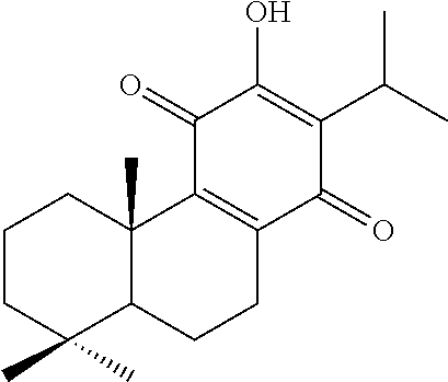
C1(=O)C2=C(C(=O)C(C(C)C)=C1O)CCC1C2(C)CCCC1(C)C
